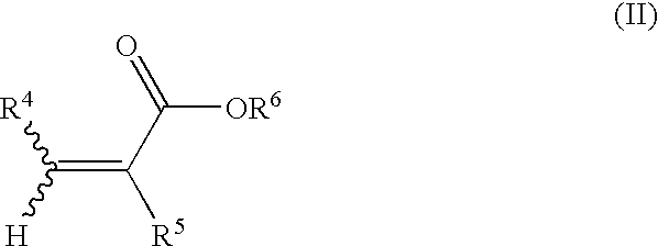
C(=C(C(=O)[OR6])[R5])([H])[R4]
